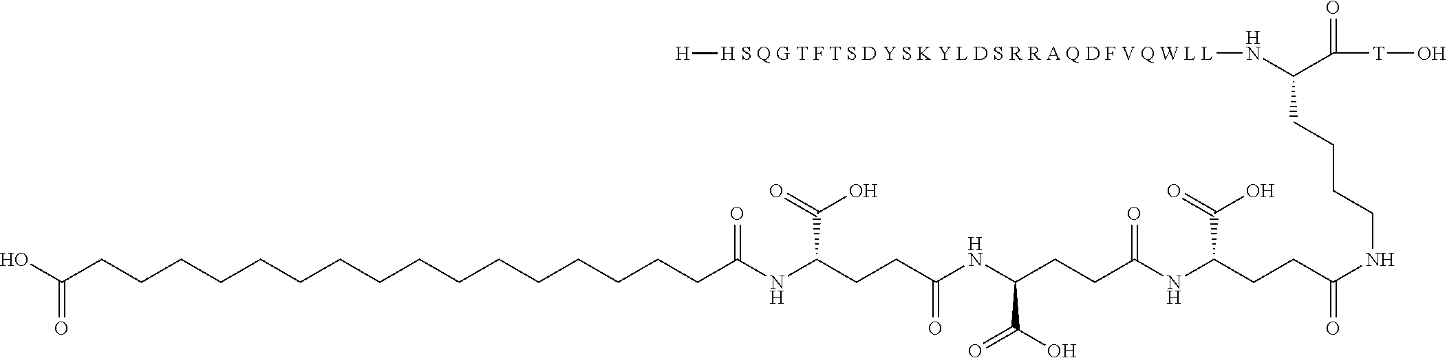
C(NC(CCC(NC(CCCCCCCCCCCCCCCCC(O)=O)=O)C(O)=O)=O)(CCC(NC(CCC(NCCCCC(N[H S Q G T F T S D Y S K Y L D S R R A Q D F V Q W L L][H])C([T]O)=O)=O)C(=O)O)=O)C(=O)O
